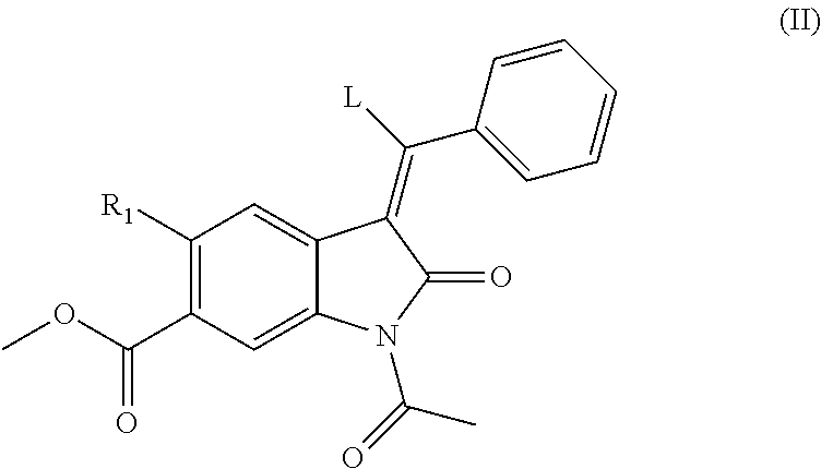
C12=CC([R1])=C(C(OC)=O)C=C1N(C(=O)C)C(=O)C2=C([L])C1=CC=CC=C1
